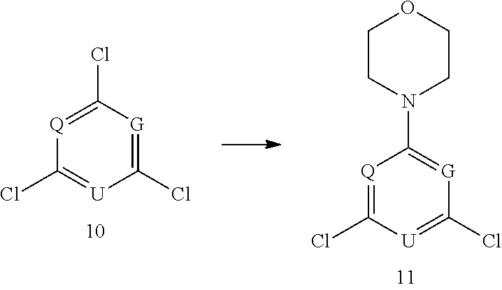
C1(Cl)=[U]C(Cl)=[G]C(Cl)=[Q]1.[Q]1=C(Cl)[U]=C(Cl)[G]=C1N1CCOCC1
